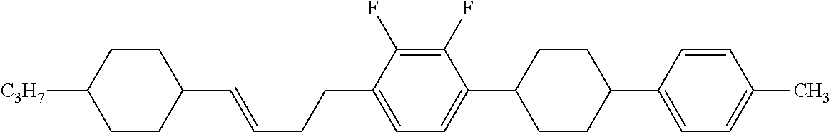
C1(C=CCCC2=CC=C(C3CCC(C4=CC=C(C)C=C4)CC3)C(F)=C2F)CCC([C3H7])CC1
